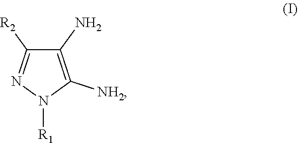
C1(N)=C([NH2])N([R1])N=C1[R2]
